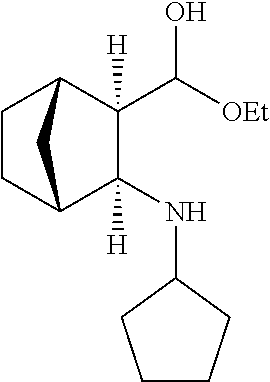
C1CC2C(NC3CCCC3)([H])C(C([OEt])O)([H])C1C2
